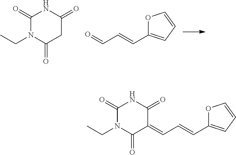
C1(=O)N(CC)C(=O)CC(=O)N1.C1(C=CC=O)=CC=CO1.C1(=O)N(CC)C(=O)C(=CC=CC2=CC=CO2)C(=O)N1
